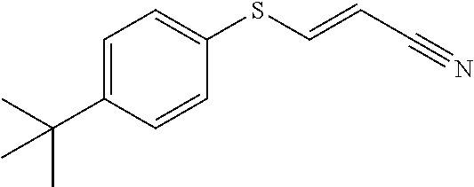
C1=C(C(C)(C)C)C=CC(SC=CC#N)=C1
